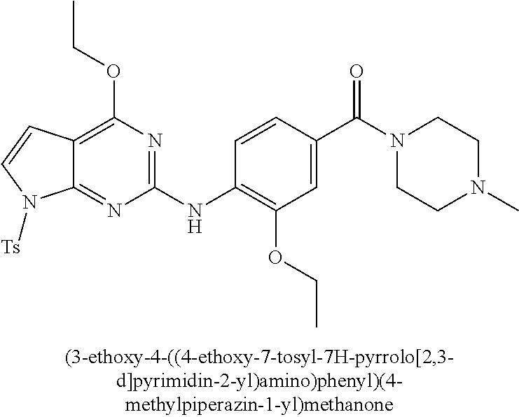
C12=NC(NC3=C(OCC)C=C(C(N4CCN(C)CC4)=O)C=C3)=NC(OCC)=C1C=CN2[Ts]
